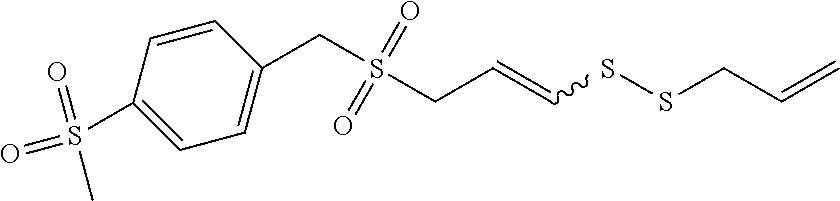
C1=CC(S(=O)(=O)C)=CC=C1CS(CC=CSSCC=C)(=O)=O
